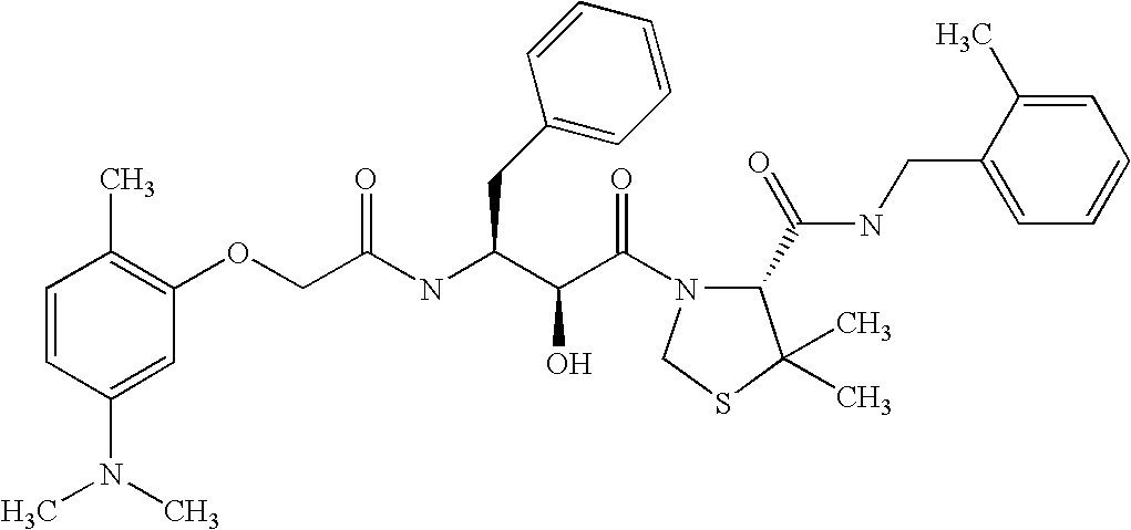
N(C(C(C(=O)N1C(C(NCC2=CC=CC=C2C)=O)C(C)(C)SC1)O)CC1=CC=CC=C1)C(COC1=C(C)C=CC(N(C)C)=C1)=O
